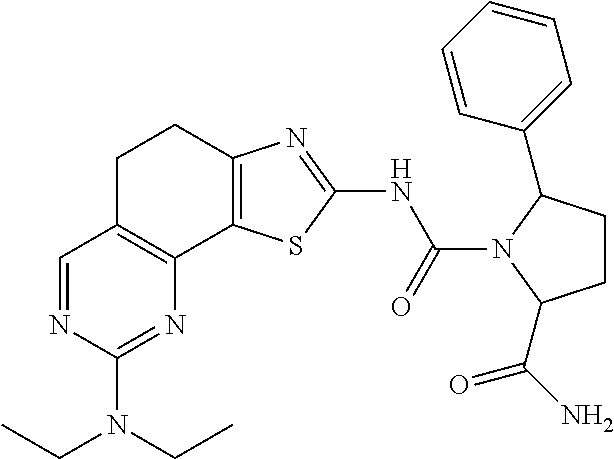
C1C2=C(C3=C(C1)N=C(NC(=O)N1C(C4=CC=CC=C4)CCC1C(N)=O)S3)N=C(N(CC)CC)N=C2
